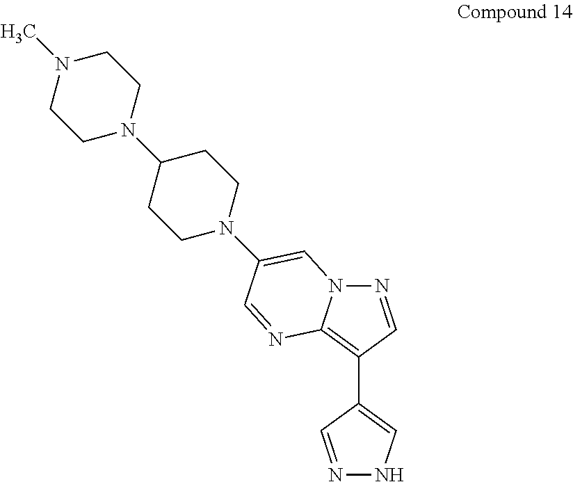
N1=CC(C2=CNN=C2)=C2N1C=C(N1CCC(N3CCN(C)CC3)CC1)C=N2
